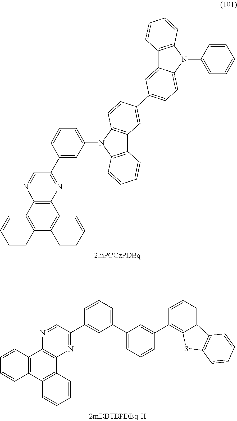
C12=C(C3=C(C4=C1C=CC=C4)C=CC=C3)N=CC(C1=CC(N3C4=C(C5=C3C=CC(C3=CC=C6C(=C3)C3=C(N6C6=CC=CC=C6)C=CC=C3)=C5)C=CC=C4)=CC=C1)=N2.C12=C(C3=C(C4=C1N=CC(C1=CC(C5=CC=CC(C6=C7C(=CC=C6)C6=C(S7)C=CC=C6)=C5)=CC=C1)=N4)C=CC=C3)C=CC=C2
